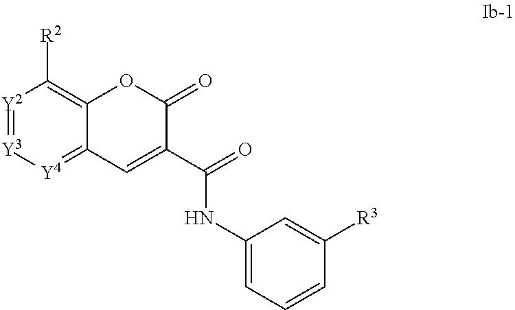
[Y2]1=[Y3][Y4]=C2C(=C1[R2])OC(=O)C(C(NC1=CC=CC([R3])=C1)=O)=C2
